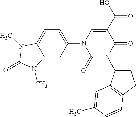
C1(=O)N(C2CCC3=C2C=C(C)C=C3)C(=O)C(C(O)=O)=CN1C1=CC=C2C(=C1)N(C)C(=O)N2C
